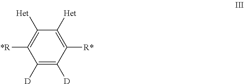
C1([D])=C([D])C([R*])=C([Het])C([Het])=C1[*R]
